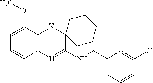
C1=C(OC)C2=C(C=C1)N=C(NCC1=CC=CC(Cl)=C1)C1(N2)CCCCC1
